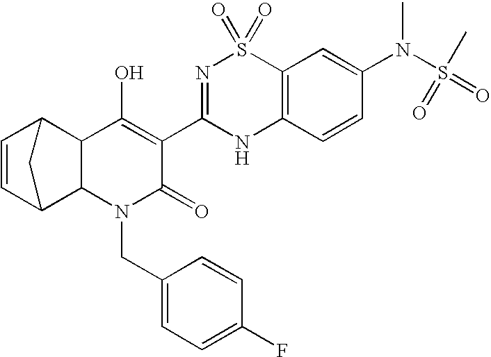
C12C(N(CC3=CC=C(F)C=C3)C(=O)C(C3=NS(=O)(=O)C4=C(N3)C=CC(N(S(C)(=O)=O)C)=C4)=C1O)C1C=CC2C1
